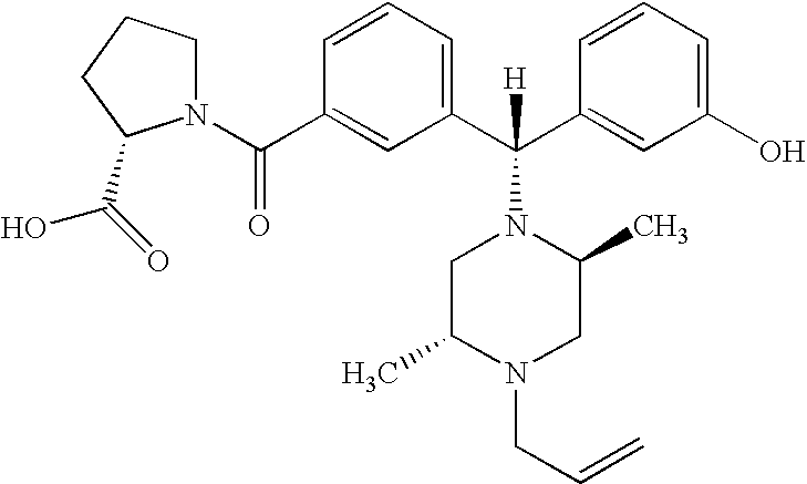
N1(C(C2=CC(C(C3=CC(O)=CC=C3)([H])N3CC(C)N(CC=C)CC3C)=CC=C2)=O)CCCC1C(=O)O
